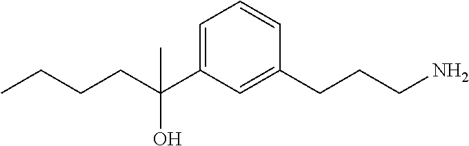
C1=C(C(CCCC)(O)C)C=C(CCCN)C=C1
